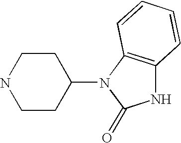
C1CC(N2C(=O)NC3=C2C=CC=C3)CCN1
